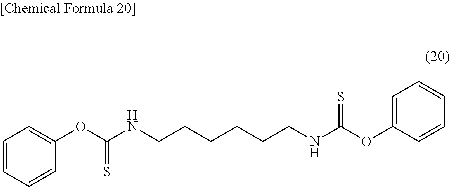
C1=CC=CC(OC(=S)NCCCCCCNC(=S)OC2=CC=CC=C2)=C1
